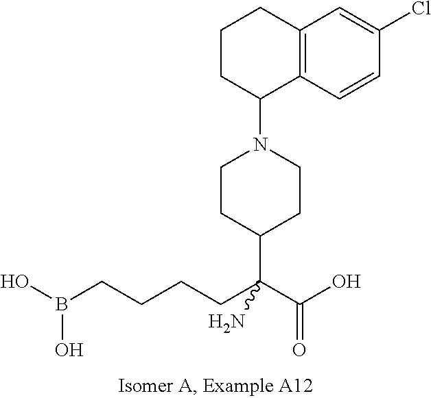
OB(CCCCC(C(O)=O)(N)C1CCN(C2C3=C(CCC2)C=C(Cl)C=C3)CC1)O
